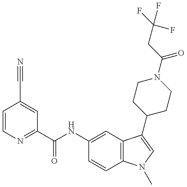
C1=CN=C(C(NC2=CC3=C(C=C2)N(C)C=C3C2CCN(C(=O)CC(F)(F)F)CC2)=O)C=C1C#N
